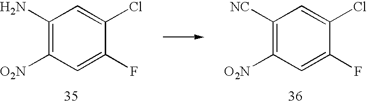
C1([NC])=C([O2N])C=C(F)C(Cl)=C1.C1(N)=C([O2N])C=C(F)C(Cl)=C1
